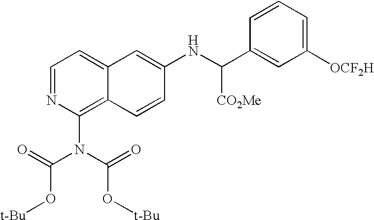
C1=NC(N(C(=O)O[t-Bu])C(=O)O[t-Bu])=C2C(=C1)C=C(NC(C1=CC([OCF2H])=CC=C1)[CO2Me])C=C2
